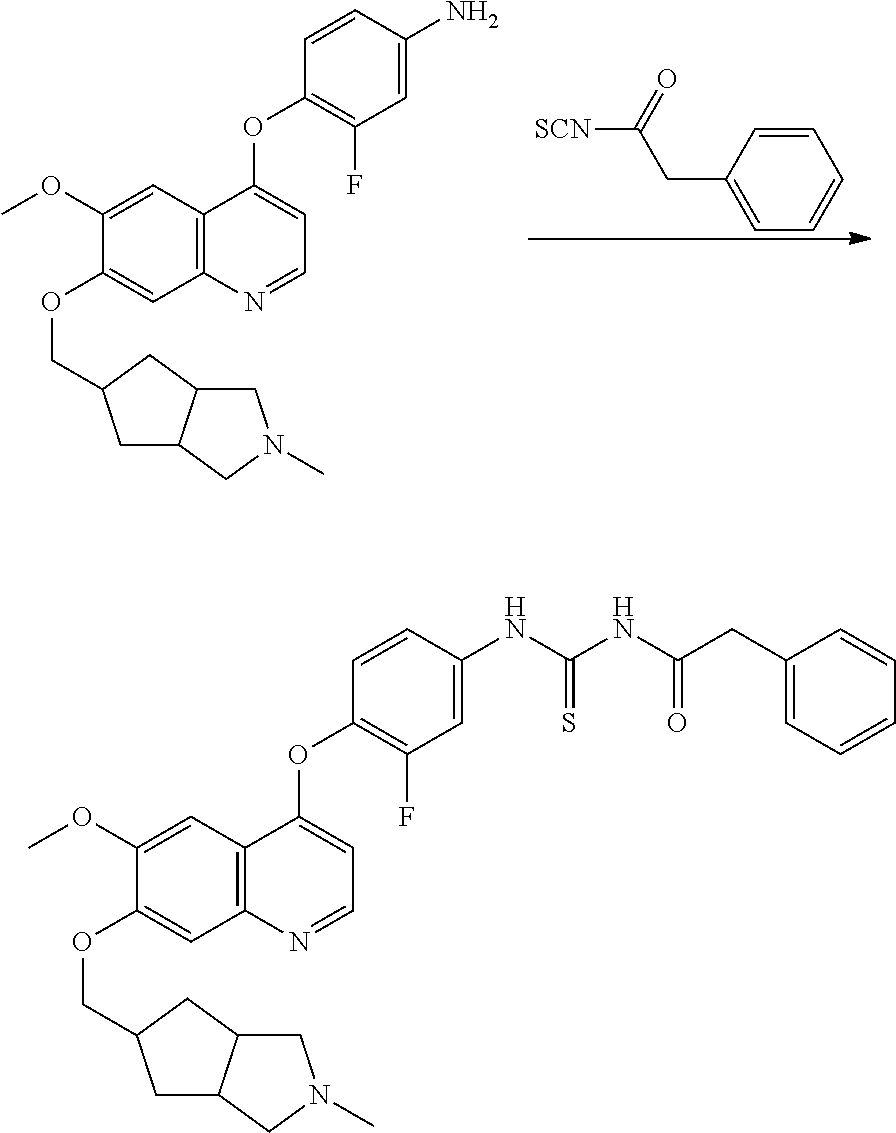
C1=CC(CC([SCN])=O)=CC=C1.C12=C(C=C(OC)C(OCC3CC4C(C3)CN(C)C4)=C1)C(OC1=C(F)C=C(N)C=C1)=CC=N2.C12=C(C=C(OC)C(OCC3CC4C(C3)CN(C)C4)=C1)C(OC1=C(F)C=C(NC(NC(CC3=CC=CC=C3)=O)=S)C=C1)=CC=N2
